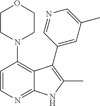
C1=CN=C2C(=C1N1CCOCC1)C(C1=CC(C)=CN=C1)=C(C)N2
